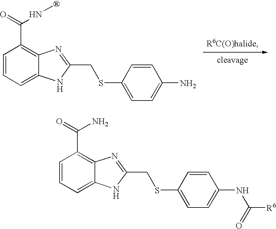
C1=CC=C2C(=C1C(=O)NC)N=C(CSC1=CC=C(N)C=C1)[N H]2.C1=CC=C2C(=C1C(=O)N)N=C(CSC1=CC=C(NC([R6])=O)C=C1)[N H]2
